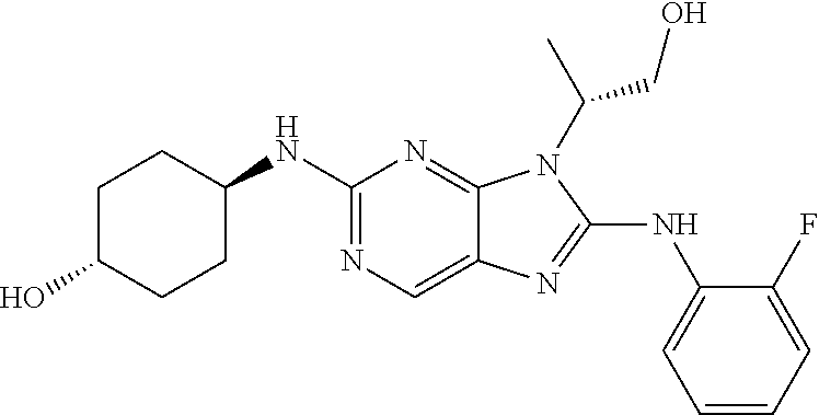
C1(NC2=CC=CC=C2F)=NC2=CN=C(NC3CCC(O)CC3)N=C2N1C(C)CO
